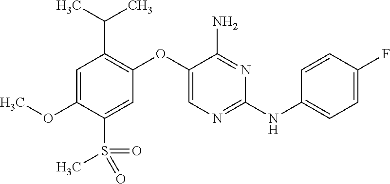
C1=C(OC)C(S(C)(=O)=O)=CC(OC2=CN=C(NC3=CC=C(F)C=C3)N=C2N)=C1C(C)C
